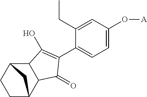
C12C3CCC(C1C(=O)C(C1=CC=C(O[A])C=C1CC)=C2O)C3
